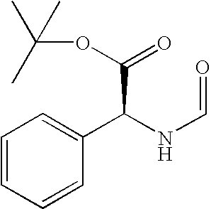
C1=CC=CC(C(NC=O)C(OC(C)(C)C)=O)=C1
